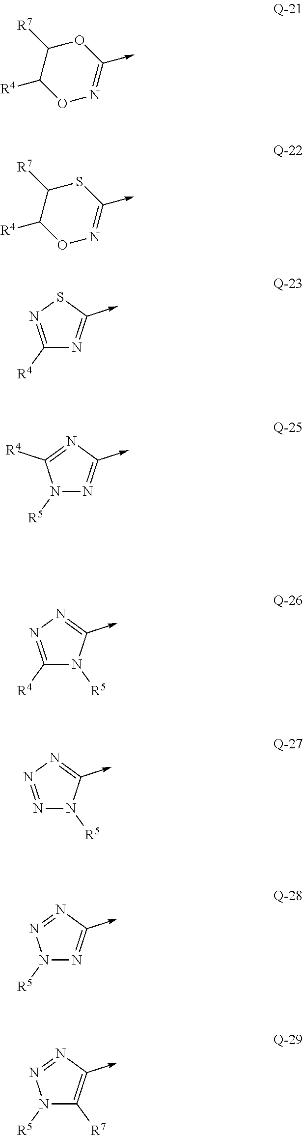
C1([R4])=NSC(->C)=N1.O1N=C(->C)SC([R7])C1[R4].O1N=C(->C)OC([R7])C1[R4].N1([R5])N=C(->C)N=C1[R4].C1([R4])=NN=C(->C)N1[R5].N1=NN=C(->C)N1[R5].N1([R5])N=C(->C)N=N1.N1([R5])C([R7])=C(->C)N=N1
